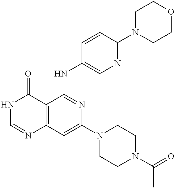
C12=C(C=C(N3CCN(C(=O)C)CC3)N=C1NC1=CN=C(N3CCOCC3)C=C1)N=CNC2=O
